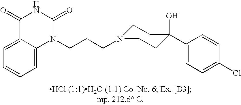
C(CCN1C(=O)NC(=O)C2=CC=CC=C12)N1CCC(O)(C2=CC=C(Cl)C=C2)CC1
